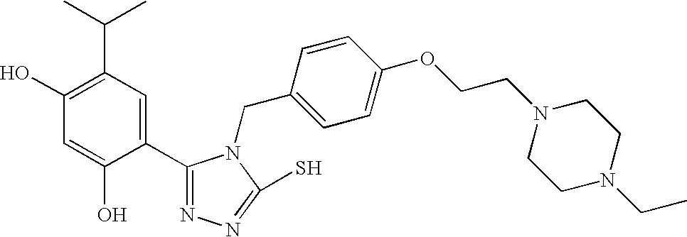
C1(O)=C(C(C)C)C=C(C2=NN=C(S)N2CC2=CC=C(OCCN3CCN(CC)CC3)C=C2)C(O)=C1
